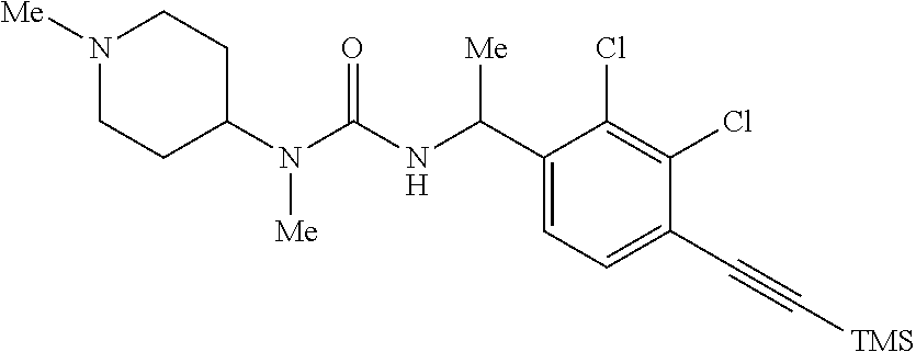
C1(N(C(NC(C2=CC=C(C#C[TMS])C(Cl)=C2Cl)[Me])=O)[Me])CCN([Me])CC1
